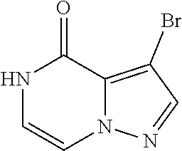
C1=CNC(=O)C2=C(Br)C=NN12
